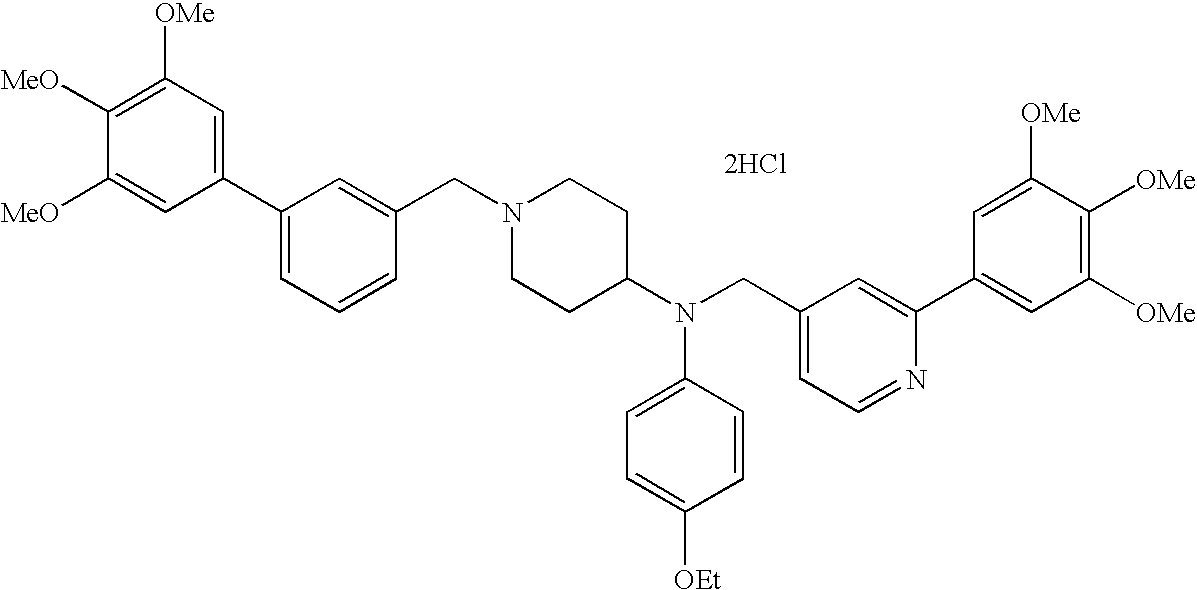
C1=C([MeO])C([MeO])=C([OMe])C=C1C1=CC=CC(CN2CCC(N(CC3=CC=NC(C4=CC([OMe])=C([OMe])C([OMe])=C4)=C3)C3=CC=C([OEt])C=C3)CC2)=C1.[2HCl]
